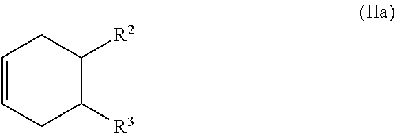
C1=CCC([R3])C([R2])C1
